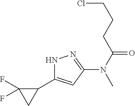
N1C(C2C(F)(F)C2)=CC(N(C(=O)CCCCl)C)=N1
